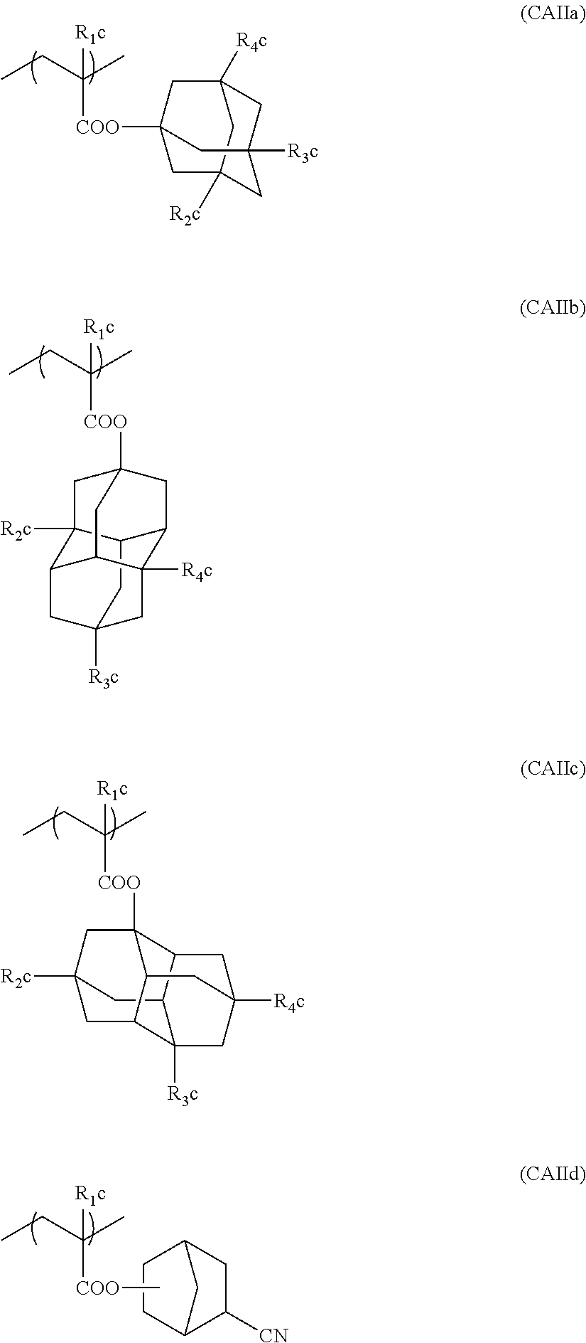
C1C2([R2c])C3C4CC1([COO]C([R1c])(C)CC)CC1C2CC([R3c])(CC14[R4c])C3.C([COO]C12CC3([R3c])CC([R4c])(CC([R2c])(C3)C1)C2)([R1c])(C)CC.C([COO]C12C3CC4([R4c])CC1C1C([R3c])(C3CC([R2c])(C1)C2)C4)([R1c])(C)CC.C1C2C([CN])CC(C1)C2.C([COO]C)([R1c])(C)CC
